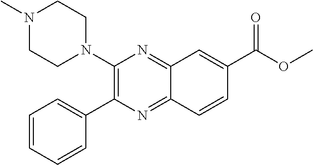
C1(N2CCN(C)CC2)=C(C2=CC=CC=C2)N=C2C(=N1)C=C(C(OC)=O)C=C2
